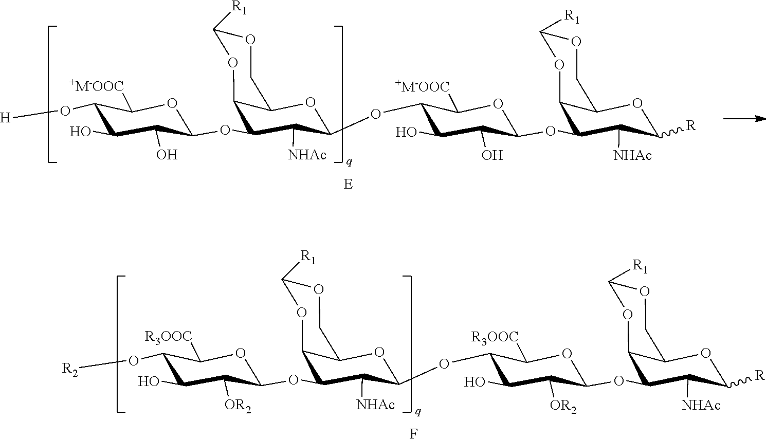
O(C1C([NHAc])C([R])OC2C1OC([R1])OC2)C1C([OR2])C(O)C(OC2C([NHAc])C(OC3C([OR2])C(O)C(O[R2])C([R3OOC])O3)C3C(O2)COC([R1])O3)C([R3OOC])O1.F.O(C1C([NHAc])C([R])OC2C1OC([R1])OC2)C1C(O)C(O)C(OC2C([NHAc])C(OC3C(O)C(O)C(O[H])C([+M-OOC])O3)C3C(O2)COC([R1])O3)C([+M-OOC])O1
